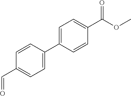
C1=C(C2=CC=C(C(OC)=O)C=C2)C=CC(C=O)=C1
